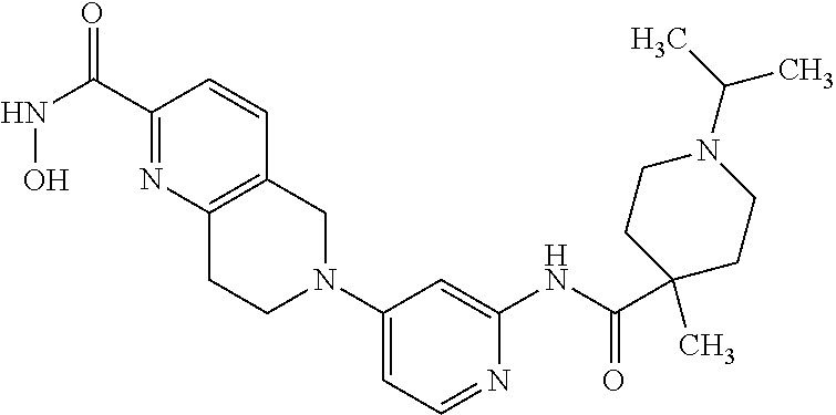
C1(C(NO)=O)=NC2=C(C=C1)CN(C1=CC=NC(NC(C3(C)CCN(C(C)C)CC3)=O)=C1)CC2
